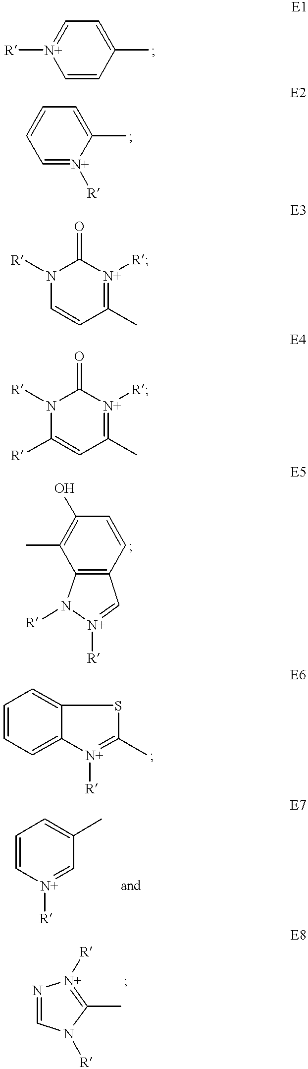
C1=CC(C)=CC=[N+]1[R].C1=[N+]([R])C(C)=CC=C1.N1([R])C=CC(C)=[N+]([R])C1=O.N1([R])C([R])=CC(C)=[N+]([R])C1=O.C12=C(C=CC(O)=C1C)C=[N+]([R])N2[R].C1=CC=C2C(=C1)SC(C)=[N+]2[R].C1=C[N+]([R])=CC(C)=C1.N1=CN([R])C(C)=[N+]1[R]
